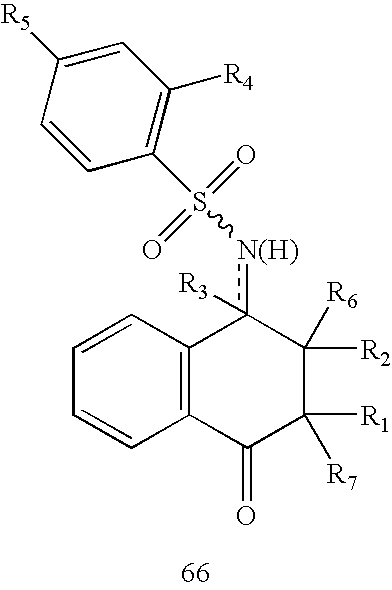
C12=C(c([R3])([N(H)]S(=O)(=O)C3=C([R4])C=C([R5])C=C3)C([R6])([R2])C([R1])([R7])C1=O)C=CC=C2
